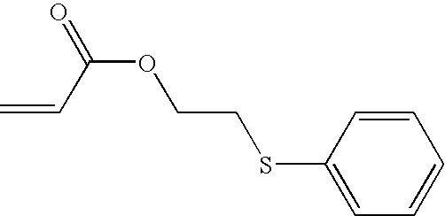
C=CC(OCCSC1=CC=CC=C1)=O
